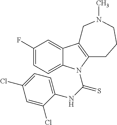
C1(F)=CC=C2C(=C1)C1=C(N2C(NC2=CC=C(Cl)C=C2Cl)=S)CCCN(C)C1
